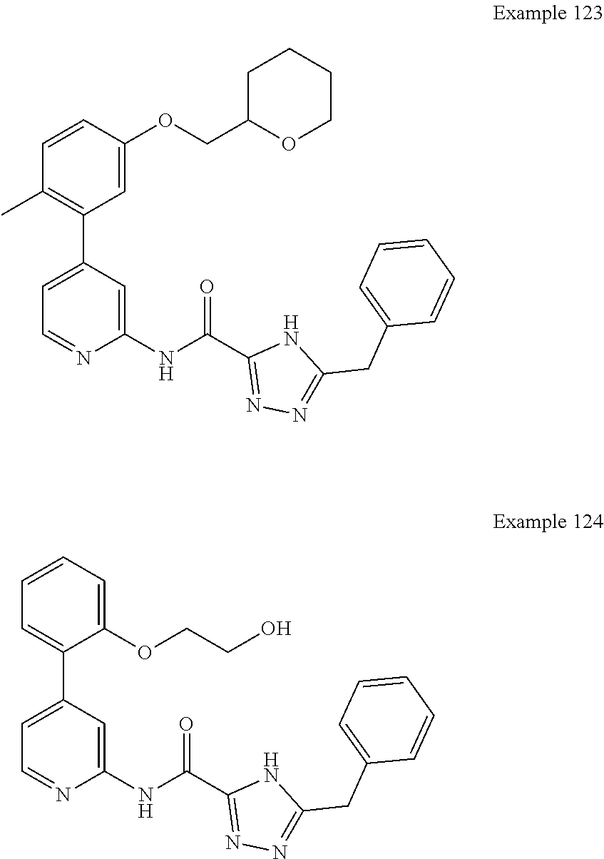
C1=CC(OCC2OCCCC2)=CC(C2=CC=NC(NC(C3=NN=C(CC4=CC=CC=C4)N3)=O)=C2)=C1C.C1=CC=C(OCCO)C(C2=CC=NC(NC(C3=NN=C(CC4=CC=CC=C4)N3)=O)=C2)=C1
